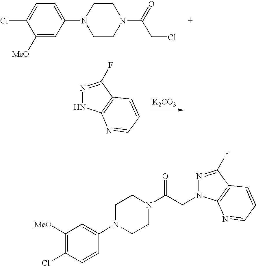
C1([MeO])=CC(N2CCN(C(=O)CCl)CC2)=CC=C1Cl.N1=C(F)C2=C(N=CC=C2)N1CC(N1CCN(C2=CC([MeO])=C(Cl)C=C2)CC1)=O.[K2CO3].N1=C(F)C2=C(N1)N=CC=C2
